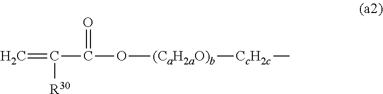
C=C(C(O[(CaH2aO)b][CcH2c]C)=O)[R30]
